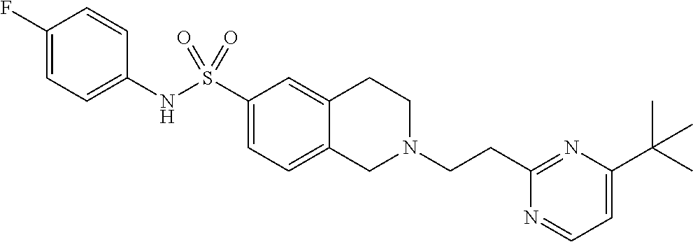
C1(F)=CC=C(NS(C2=CC=C3C(=C2)CCN(CCC2=NC(C(C)(C)C)=CC=N2)C3)(=O)=O)C=C1
